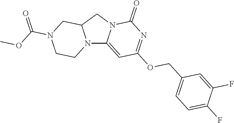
N12C3=CC(OCC4=CC=C(F)C(F)=C4)=NC(=O)N3CC1CN(C(=O)OC)CC2
